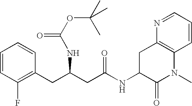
C1=CC(F)=C(CC(CC(NC2C(=O)N(C)C3=C(C2)N=CC=C3)=O)NC(OC(C)(C)C)=O)C=C1
